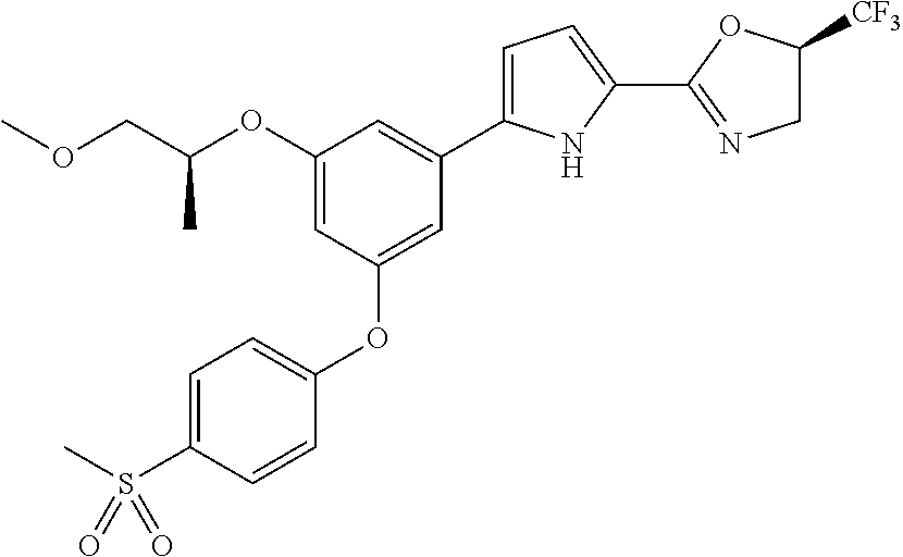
C1=C(S(C)(=O)=O)C=CC(OC2=CC(C3=CC=C(C4=NCC([CF3])O4)N3)=CC(OC(COC)C)=C2)=C1
